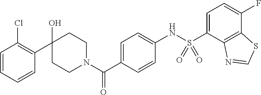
C1(O)(C2=C(Cl)C=CC=C2)CCN(C(C2=CC=C(NS(C3=CC=C(F)C4=C3N=CS4)(=O)=O)C=C2)=O)CC1
